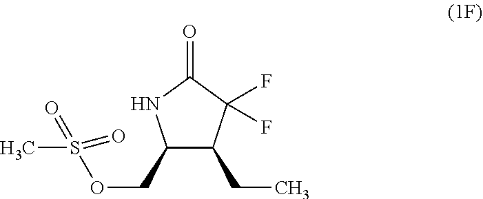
C1(COS(=O)(=O)C)C(CC)C(F)(F)C(=O)N1
